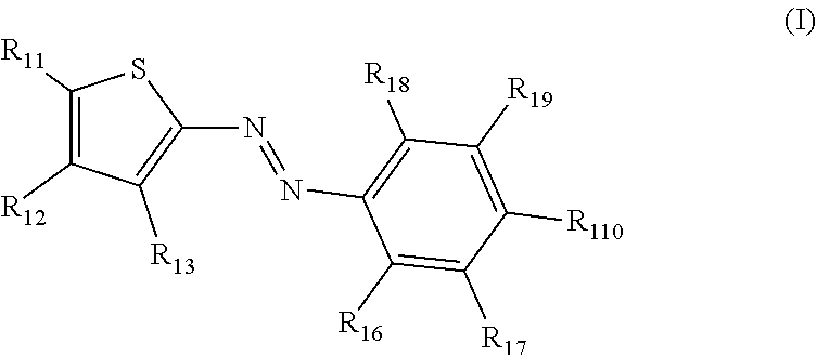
N(=NC1=C([R13])C([R12])=C([R11])S1)C1=C([R18])C([R19])=C([R110])C([R17])=C1[R16]
